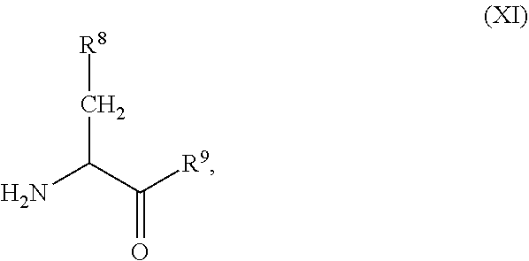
NC(C([R9])=O)C[R8]
